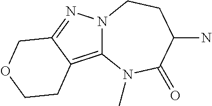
C12=C3C(=NN1CCC(N)C(=O)N2C)COCC3
